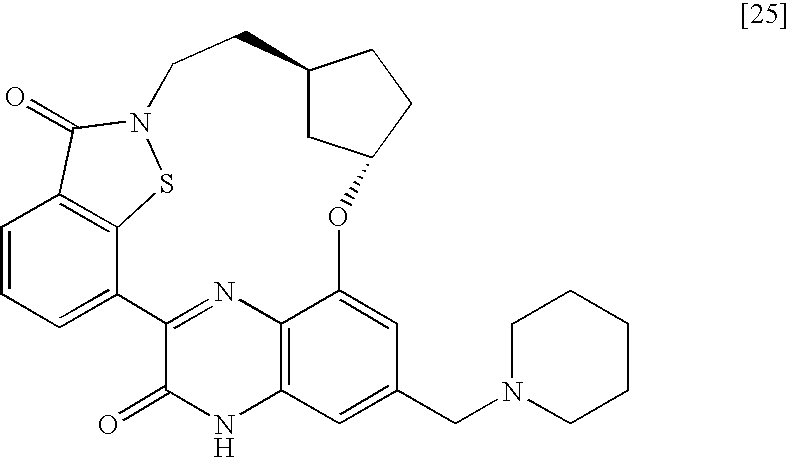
C1=CC=C2C3=C1C(=O)N(S3)CCC1CC(CC1)OC1=CC(CN3CCCCC3)=CC3=C1N=C2C(=O)N3
